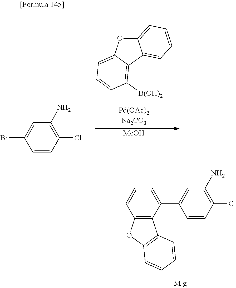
C1=CC(Cl)=C(N)C=C1Br.C12=CC=CC=C1C1=C([B(OH)2])C=CC=C1O2.[MeOH].C1=CC(Cl)=C(N)C=C1C1=CC=CC2=C1C1=C(O2)C=CC=C1
